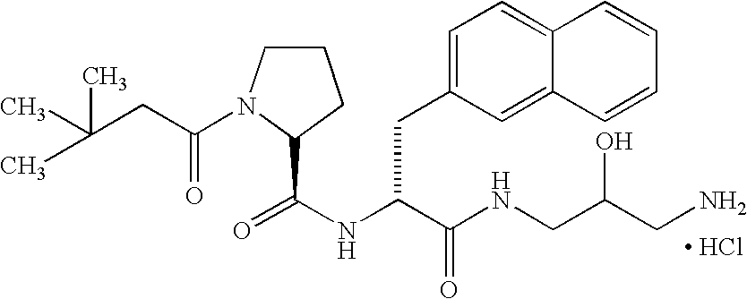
C1CN(C(CC(C)(C)C)=O)C(C(NC(C(NCC(CN)O)=O)CC2=CC=C3C(=C2)C=CC=C3)=O)C1.[ HCl]
